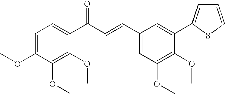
C1=C(OC)C(OC)=C(OC)C(C(C=CC2=CC(OC)=C(OC)C(C3=CC=CS3)=C2)=O)=C1
